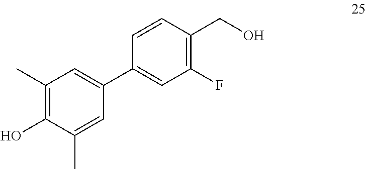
C1(C)=C(O)C(C)=CC(C2=CC(F)=C(CO)C=C2)=C1
